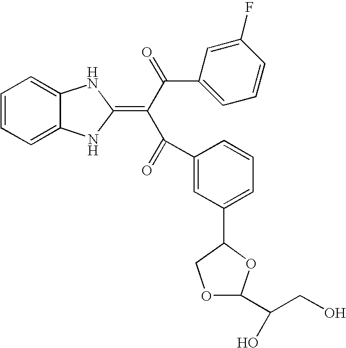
C1=CC=C2C(=C1)NC(=C(C(=O)C1=CC=CC(F)=C1)C(=O)C1=CC(C3COC(C(CO)O)O3)=CC=C1)N2
